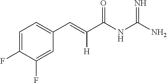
C1=C(F)C(F)=CC(C=C(C(NC(N)=N)=O)[H])=C1
